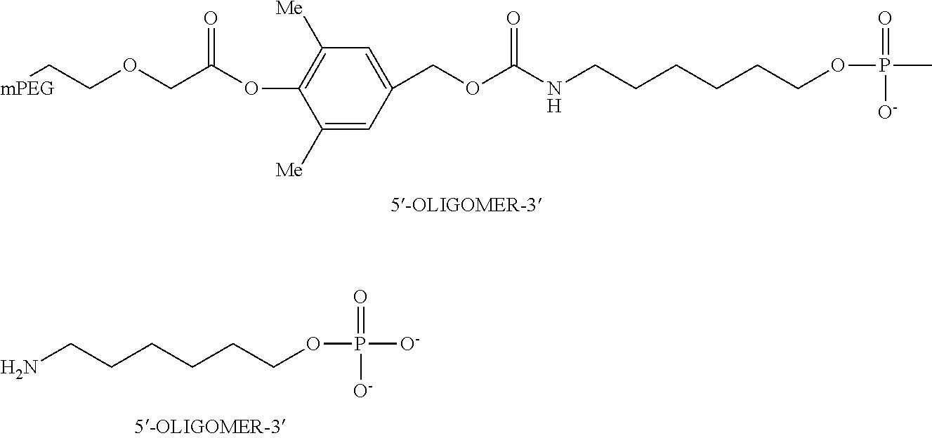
[mPEG]CCOCC(=O)OC1=C([Me])C=C(COC(NCCCCCCOP(C)(=O)[O-])=O)C=C1[Me].NCCCCCCOP([O-])(=O)[O-]
